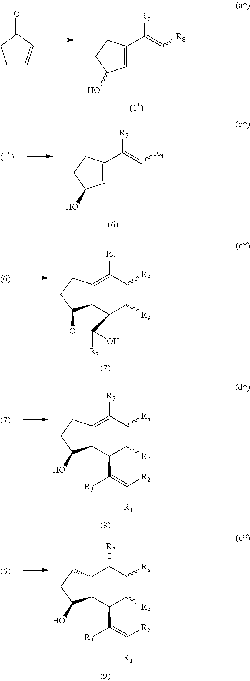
C12C3=C([R7])C([R8])C([R9])C1C([R3])(O)OC2CC3.C12C(=C([R7])C([R8])C([R9])C1C(=C([R2])[R1])[R3])CCC2O.C12C(CCC1O)C([R7])C([R8])C([R9])C2C(=C([R2])[R1])[R3].C1=C(C(=C[R8])[R7])CCC1O.C1C=CC(=O)C1.C1=C(C(=C[R8])[R7])CCC1O
